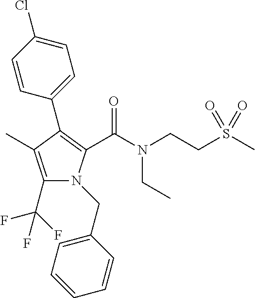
C1(C2=C(C(N(CC)CCS(C)(=O)=O)=O)N(CC3=CC=CC=C3)C(C(F)(F)F)=C2C)=CC=C(Cl)C=C1
